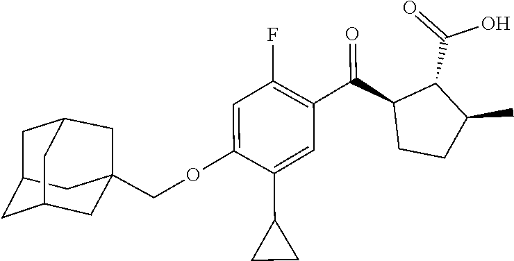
OC(=O)C1C(C(C2=C(F)C=C(OCC34CC5CC(C3)CC(C5)C4)C(C3CC3)=C2)=O)CCC1C
